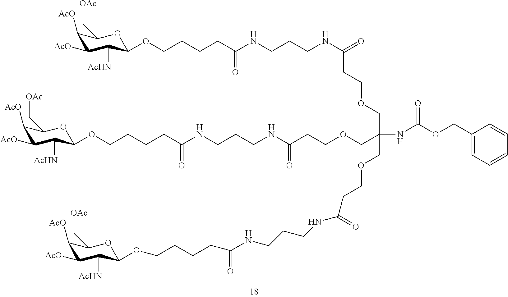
C1([AcO])C([AcO])C([AcHN])C(OCCCCC(NCCCNC(=O)CCOCC(NC(OCC2=CC=CC=C2)=O)(COCCC(NCCCNC(CCCCOC2C([AcHN])C([AcO])C([AcO])C(C[OAc])O2)=O)=O)COCCC(=O)NCCCNC(CCCCOC2C([AcHN])C([AcO])C([AcO])C(C[OAc])O2)=O)=O)OC1C[OAc]
